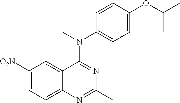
C1([O2N])=CC=C2C(=C1)C(N(C)C1=CC=C(OC(C)C)C=C1)=NC(C)=N2
